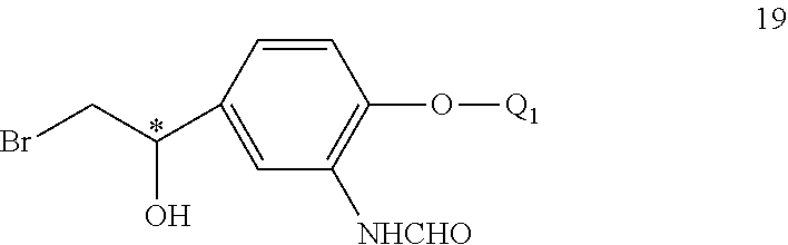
C1=CC(C(CBr)O)=CC([NHCHO])=C1O[Q1]
